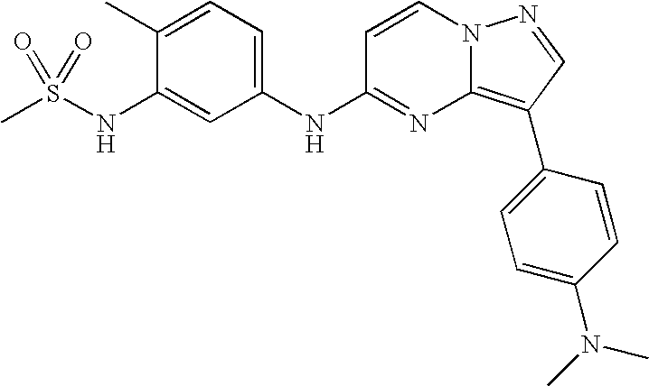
C1(C)=CC=C(NC2=NC3=C(C4=CC=C(N(C)C)C=C4)C=NN3C=C2)C=C1NS(C)(=O)=O
